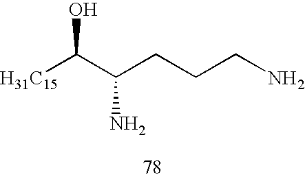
[H31C15]C(C(CCCN)N)O
